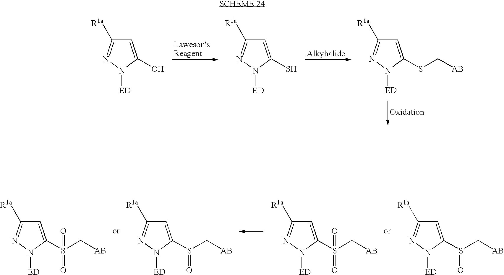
[ED]N1N=C([R1a])C=C1S.[ED]N1N=C([R1a])C=C1SC[AB].[ED]N1N=C([R1a])C=C1O.[ED]N1N=C([R1a])C=C1S(C[AB])=O.[ED]N1N=C([R1a])C=C1S(C[AB])(=O)=O.[ED]N1N=C([R1a])C=C1S(C[AB])=O.[ED]N1N=C([R1a])C=C1S(C[AB])(=O)=O
